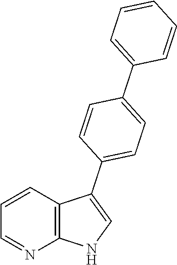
C1=CC2=C(N=C1)NC=C2C1=CC=C(C2=CC=CC=C2)C=C1
